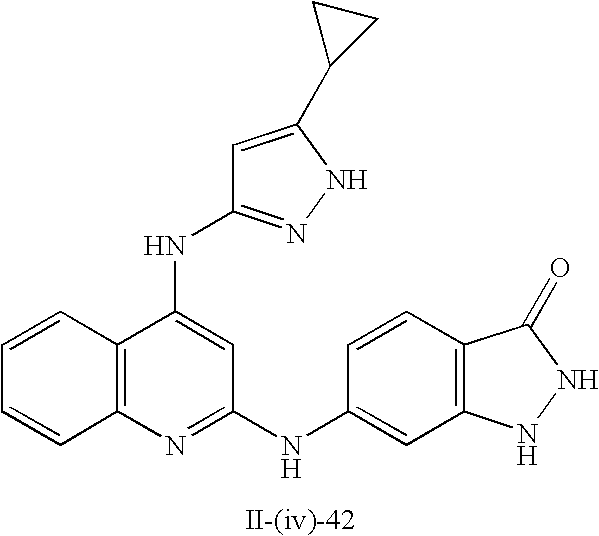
C12=C(N=C(NC3=CC4=C(C=C3)C(=O)NN4)C=C1NC1=NNC(C3CC3)=C1)C=CC=C2
